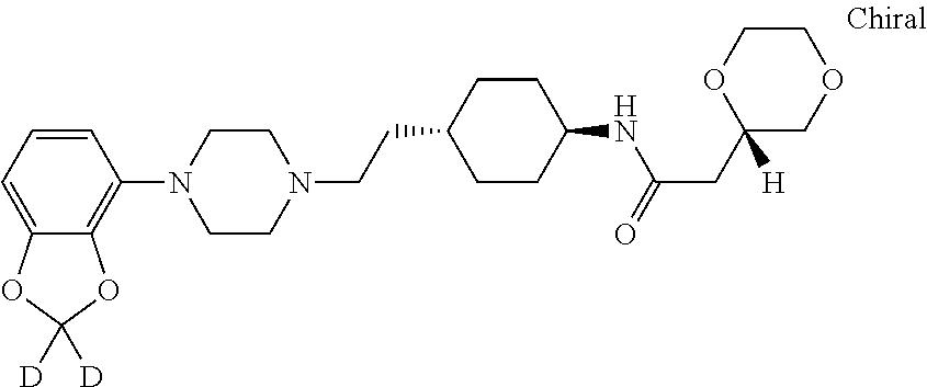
C1=CC=C2C(=C1N1CCN(CCC3CCC(NC(CC4([H])OCCOC4)=O)CC3)CC1)OC([D])([D])O2
